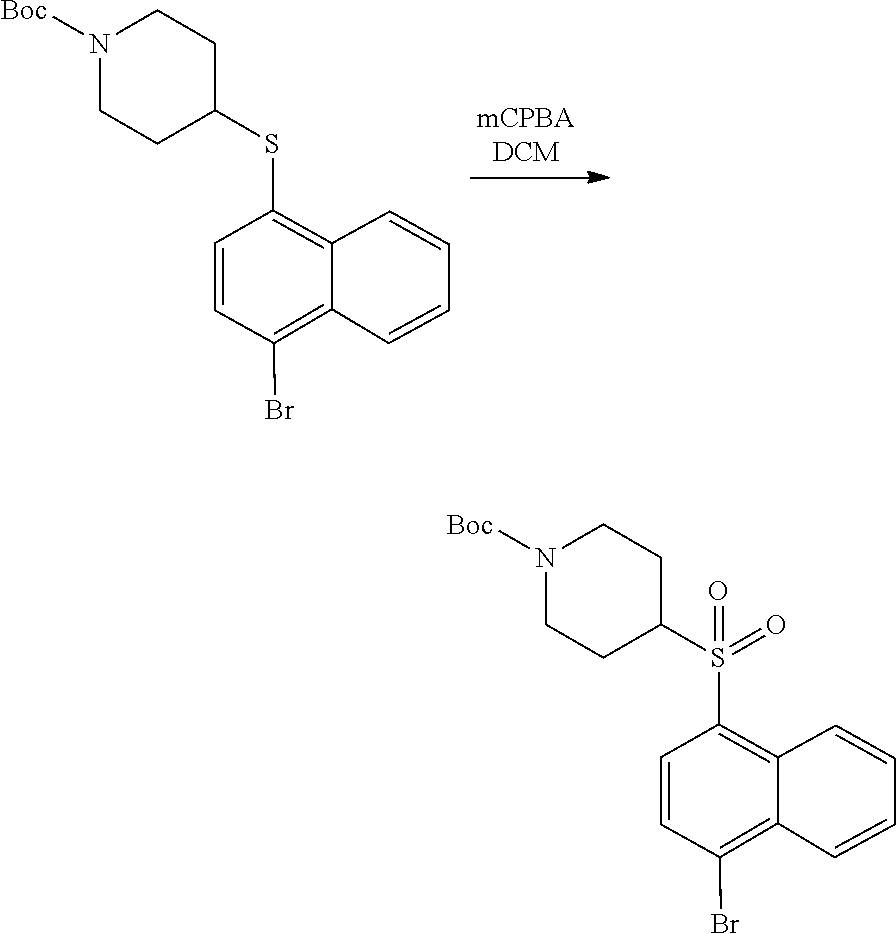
C1=CC=CC2=C(Br)C=CC(SC3CCN([Boc])CC3)=C12.C1=CC=CC2=C(Br)C=CC(S(C3CCN([Boc])CC3)(=O)=O)=C12
